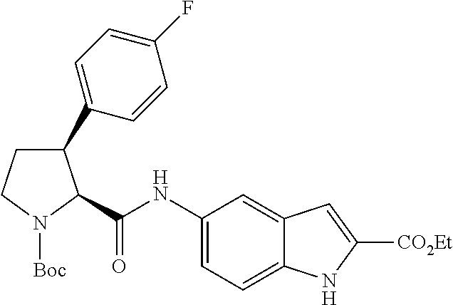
C1(C2=CC=C(F)C=C2)CCN([Boc])C1C(NC1=CC=C2C(=C1)C=C([CO2Et])N2)=O
